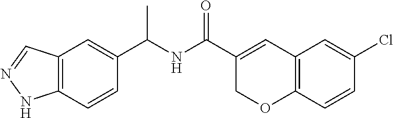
C12=C(C=CC(C(NC(C3=CC4=C(OC3)C=CC(Cl)=C4)=O)C)=C1)NN=C2
